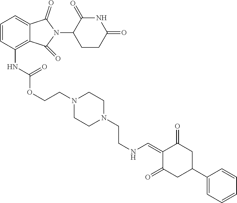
C1=CC(NC(OCCN2CCN(CCNC=C3C(=O)CC(C4=CC=CC=C4)CC3=O)CC2)=O)=C2C(=C1)C(=O)N(C1CCC(=O)NC1=O)C2=O
